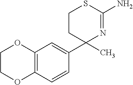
C12=C(C=CC(C3(C)N=C(N)SCC3)=C1)OCCO2
